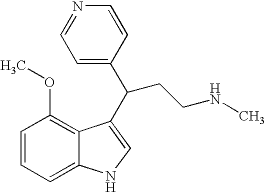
C1=CC=C2C(=C1OC)C(C(CCNC)C1=CC=NC=C1)=CN2
